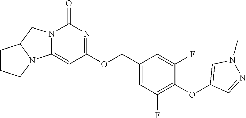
O(C1=C(F)C=C(COC2=NC(=O)N3C(=C2)N2C(C3)CCC2)C=C1F)C1=CN(C)N=C1
